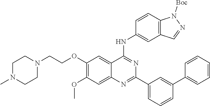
C1(C2=CC(C3=NC4=CC(OC)=C(OCCN5CCN(C)CC5)C=C4C(NC4=CC5=C(C=C4)N([Boc])N=C5)=N3)=CC=C2)=CC=CC=C1
